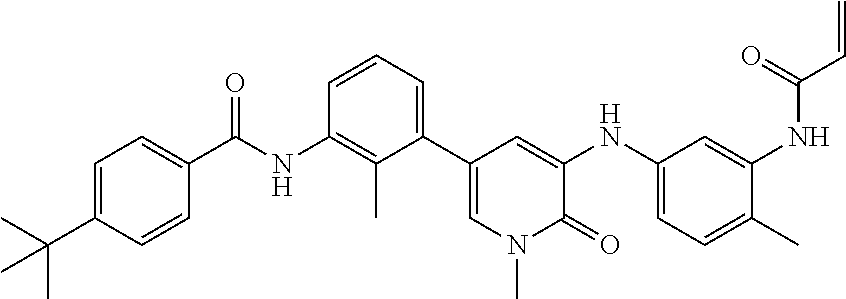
C1=C(C(C)(C)C)C=CC(C(NC2=C(C)C(C3=CN(C)C(=O)C(NC4=CC=C(C)C(NC(C=C)=O)=C4)=C3)=CC=C2)=O)=C1
